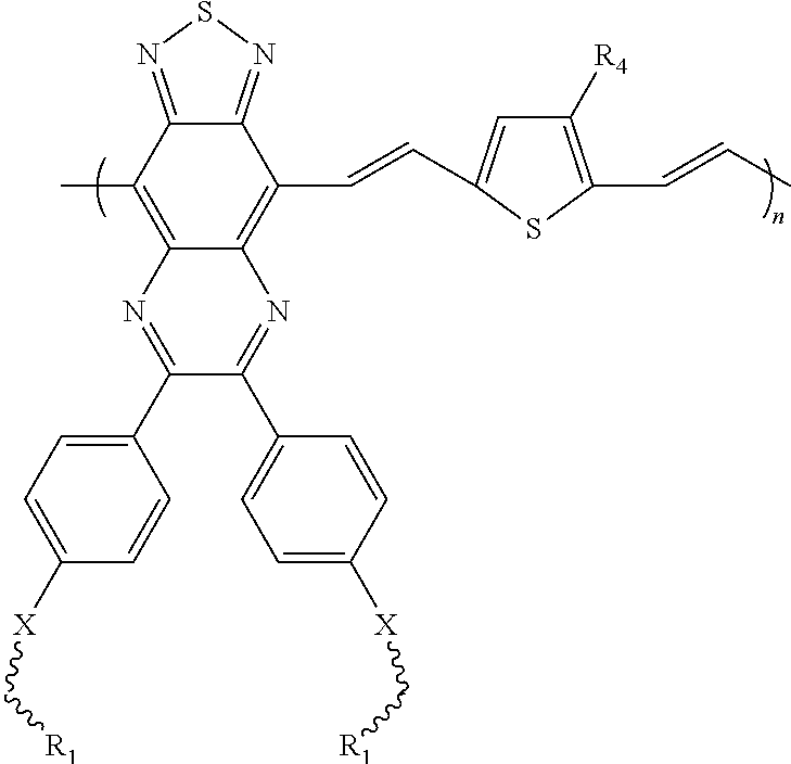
C12=NSN=C1C(C=CC1=CC([R4])=C(C=CC)S1)=C1C(=C2C)N=C(C2=CC=C([X]C[R1])C=C2)C(C2=CC=C([X]C[R1])C=C2)=N1
